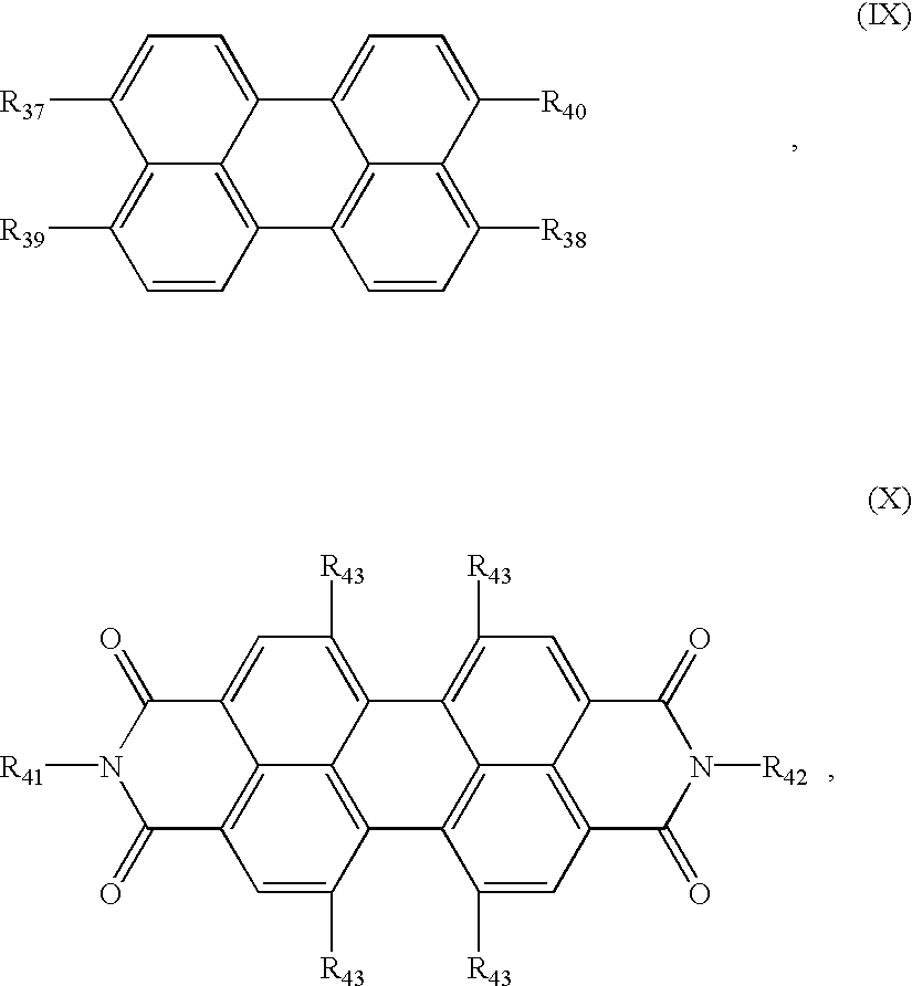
C1([R37])=CC=C2C3=C(C=CC([R39])=C13)C1=C3C2=CC=C([R40])C3=C([R38])C=C1.C12=CC([R43])=C3C4=C(C([R43])=CC(=C14)C(=O)N([R41])C2=O)C1=C2C3=C([R43])C=C3C2=C(C=C1[R43])C(=O)N([R42])C3=O
